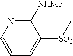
C1([NHMe])=NC=CC=C1[SO2]C
